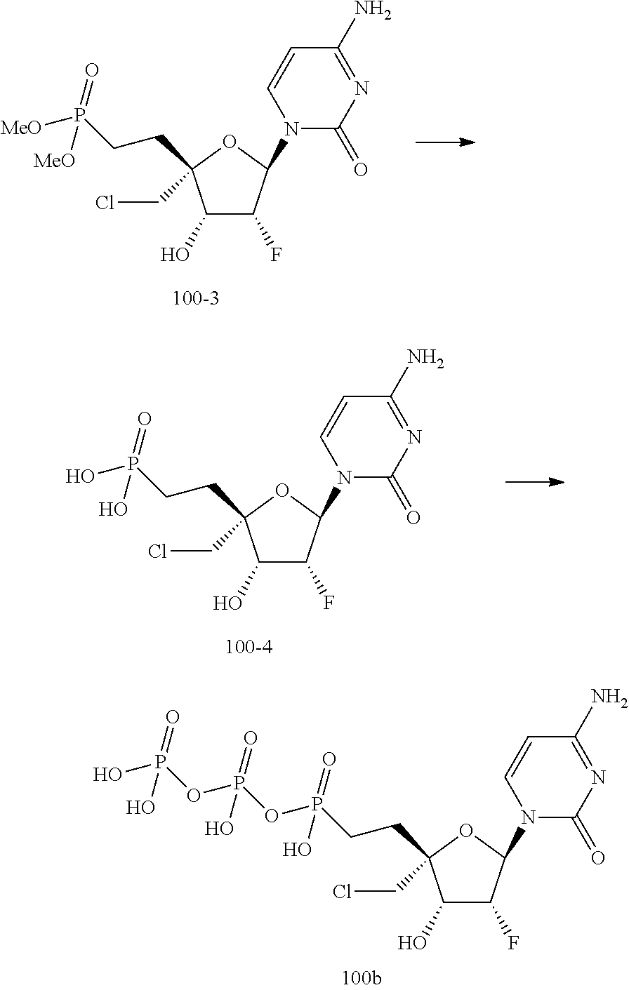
C1(O)C(F)C(N2C(=O)N=C(N)C=C2)OC1(CCl)CCP(=O)(O)OP(=O)(O)OP(=O)(O)O.C1(O)C(F)C(N2C(=O)N=C(N)C=C2)OC1(CCl)CCP(=O)([MeO])[MeO].C1(O)C(F)C(N2C(=O)N=C(N)C=C2)OC1(CCl)CCP(=O)(O)O
